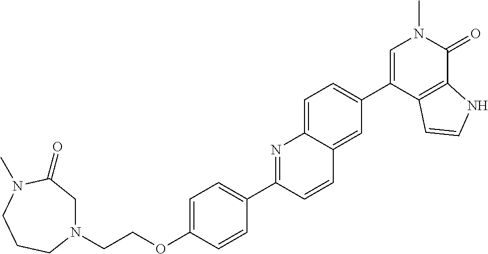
C(OC1=CC=C(C2=NC3=CC=C(C4=CN(C)C(=O)C5=C4C=CN5)C=C3C=C2)C=C1)CN1CC(=O)N(C)CCC1
